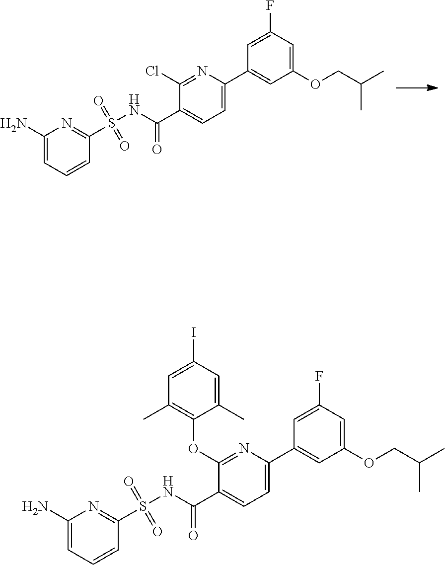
C1=C(N)N=C(S(NC(C2=CC=C(C3=CC(OCC(C)C)=CC(F)=C3)N=C2Cl)=O)(=O)=O)C=C1.C1=C(N)N=C(S(NC(C2=CC=C(C3=CC(OCC(C)C)=CC(F)=C3)N=C2OC2=C(C)C=C(I)C=C2C)=O)(=O)=O)C=C1
